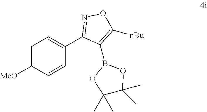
C1=C([MeO])C=CC(C2=NOC([nBu])=C2B2OC(C)(C)C(C)(C)O2)=C1
